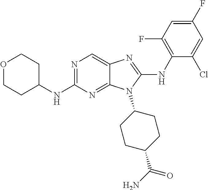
N1=C(NC2CCOCC2)N=C2C(=C1)N=C(NC1=C(F)C=C(F)C=C1Cl)N2C1CCC(C(N)=O)CC1
